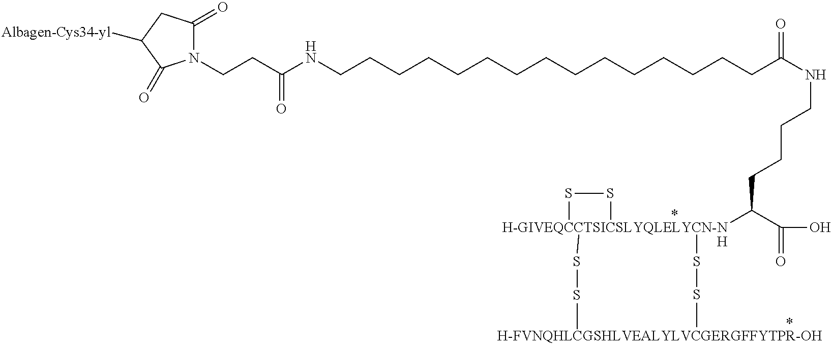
C(CC(NCCCCCCCCCCCCCCCC(NCCCCC([H-GIVEQCCTSICSLYQLELYCN-NH]1(SSC)(SSC)SS1)C(O)=O)=O)=O)N1C(=O)CC([Albagen-Cys34-yl])C1=O
